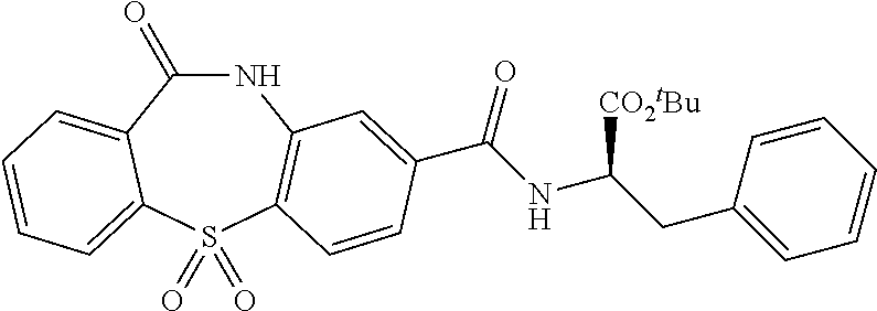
N1C(=O)C2=CC=CC=C2S(=O)(=O)C2=C1C=C(C(NC(CC1=CC=CC=C1)[CO2tBu])=O)C=C2
